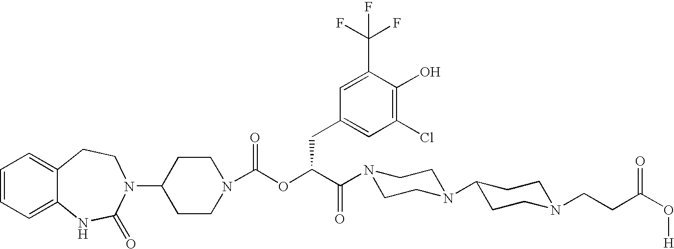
C1=CC=C2C(=C1)CCN(C1CCN(C(OC(C(N3CCN(C4CCN(CCC(O[H])=O)CC4)CC3)=O)CC3=CC(Cl)=C(O)C(C(F)(F)F)=C3)=O)CC1)C(=O)N2
